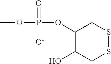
COP(=O)([O-])OC1C(O)CSSC1
